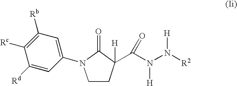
C1([Rc])=C([Rb])C=C(N2CCC([H])(C(N(N([R2])[H])[H])=O)C2=O)C=C1[Rd]
